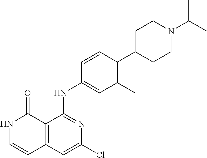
C1=CC(NC2=NC(Cl)=CC3=C2C(=O)NC=C3)=CC(C)=C1C1CCN(C(C)C)CC1
